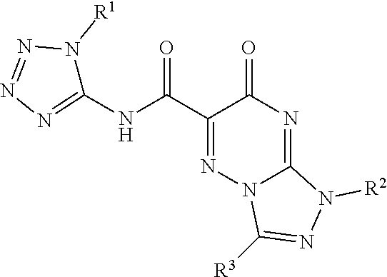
C1(C(NC2=NN=NN2[R1])=O)=NN2C(=NC1=O)N([R2])N=C2[R3]
